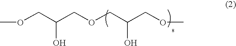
O(CC(COCC(COC)O)O)C
